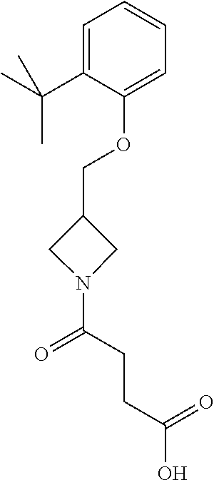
C1=C(C(C)(C)C)C(OCC2CN(C(CCC(O)=O)=O)C2)=CC=C1
